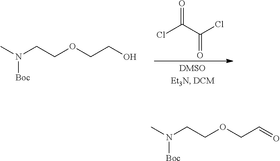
ClC(C(Cl)=O)=O.CN(CCOCCO)[Boc].CN(CCOCC=O)[Boc]
